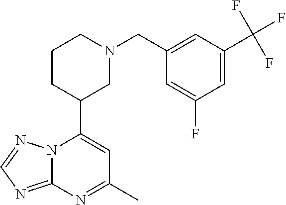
N12C(=NC=N1)N=C(C)C=C2C1CN(CC2=CC(C(F)(F)F)=CC(F)=C2)CCC1
